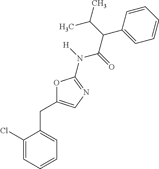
C1(Cl)=CC=CC=C1CC1=CN=C(N([H])C(=O)C(C2=CC=CC=C2)C(C)C)O1
